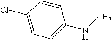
C1=CC(Cl)=CC=C1NC
